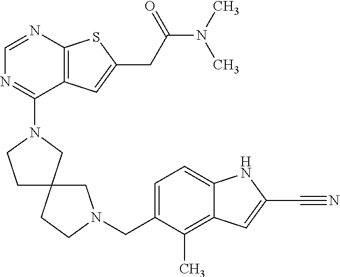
N1(C2=NC=NC3=C2C=C(CC(N(C)C)=O)S3)CC2(CC1)CN(CC1=CC=C3C(=C1C)C=C(C#N)N3)CC2
